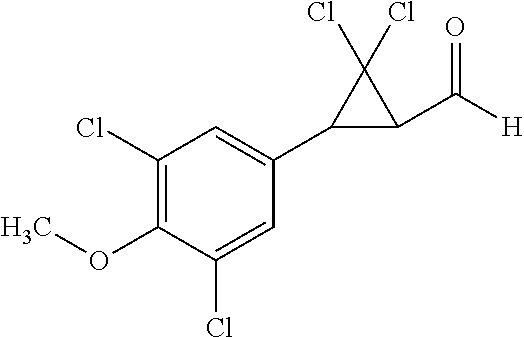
C1(OC)=C(Cl)C=C(C2C(C([H])=O)C2(Cl)Cl)C=C1Cl
